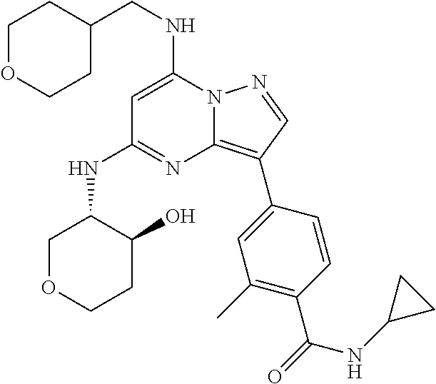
C1OCCC(CNC2=CC(NC3COCCC3O)=NC3=C(C4=CC(C)=C(C(=O)NC5CC5)C=C4)C=NN23)C1
